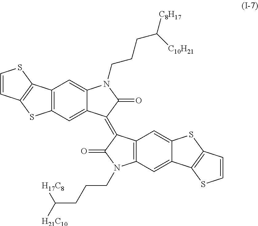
C12=C(C=C3C(=C1)N(CCCC([C8H17])[C10H21])C(=O)C3=C1C3=C(N(CCCC([H21C10])[H17C8])C1=O)C=C1C(=C3)SC3=C1SC=C3)SC1=C2SC=C1
